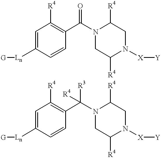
C1=C([Ln][G])C=CC(C(N2CC([R4])N([X][Y])CC2[R4])=O)=C1[R4].C1=C([Ln][G])C=CC(C(N2CC([R4])N([X][Y])CC2[R4])([R3])[R4])=C1[R4]
